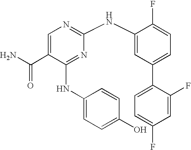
N(C1=NC(NC2=CC(C3=CC=C(F)C=C3F)=CC=C2F)=NC=C1C(N)=O)C1=CC=C(O)C=C1
